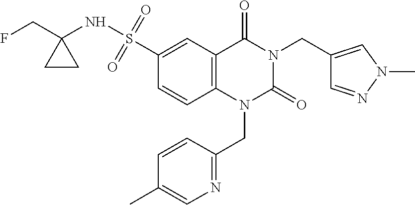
N1=C(CN2C(=O)N(CC3=CN(C)N=C3)C(=O)C3=C2C=CC(S(NC2(CF)CC2)(=O)=O)=C3)C=CC(C)=C1
